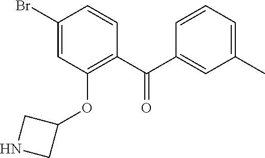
C1(C(C2=C(OC3CNC3)C=C(Br)C=C2)=O)=CC(C)=CC=C1
